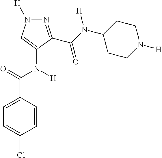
C1=C(C(=O)N([H])C2=CN([H])N=C2C(N(C2CCN([H])CC2)[H])=O)C=CC(Cl)=C1
